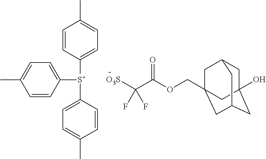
C1=CC([S+](C2=CC=C(C)C=C2)C2=CC=C(C)C=C2)=CC=C1C.C1C2(O)CC3CC(COC(C([O3S])(F)F)=O)(CC1C3)C2
